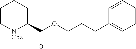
C1C[NCbz]C(C(OCCCC2=CC=CC=C2)=O)CC1
